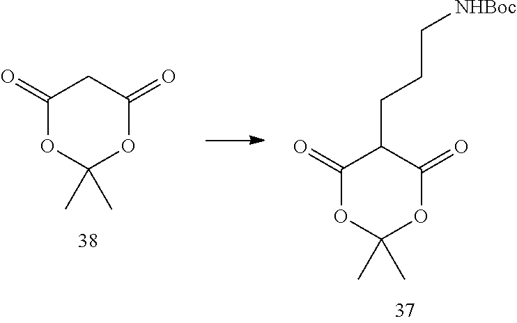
C1(=O)OC(C)(C)OC(=O)C1CCC[NHBoc].C1(=O)OC(C)(C)OC(=O)C1
